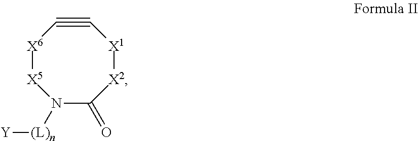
C1#C[X6][X5]N([(L)n][Y])C(=O)[X2][X1]1
